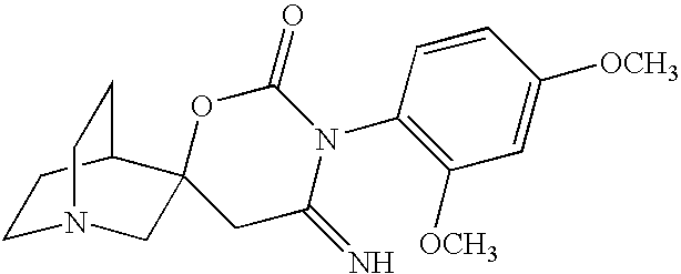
C1N2CC3(C(C1)CC2)CC(=N)N(C1=C([OCH3])C=C([OCH3])C=C1)C(=O)O3
